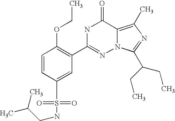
C1=CC(S(NCC(C)C)(=O)=O)=CC(C2=NN3C(=C(C)N=C3C(CC)CC)C(=O)N2)=C1OCC
